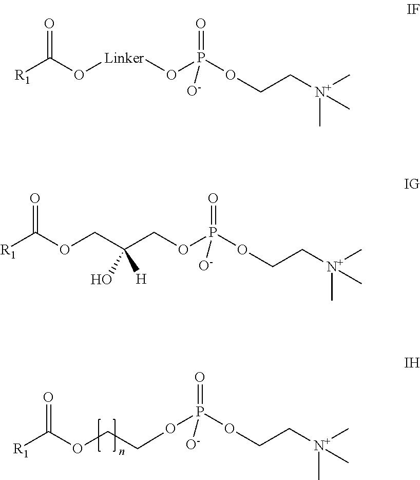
O=C(OCCOP(OCC[N+](C)(C)C)(=O)[O-])[R1].O=C(O[Linker]OP(OCC[N+](C)(C)C)(=O)[O-])[R1].O=C(OCC(COP(OCC[N+](C)(C)C)(=O)[O-])(O)[H])[R1]
